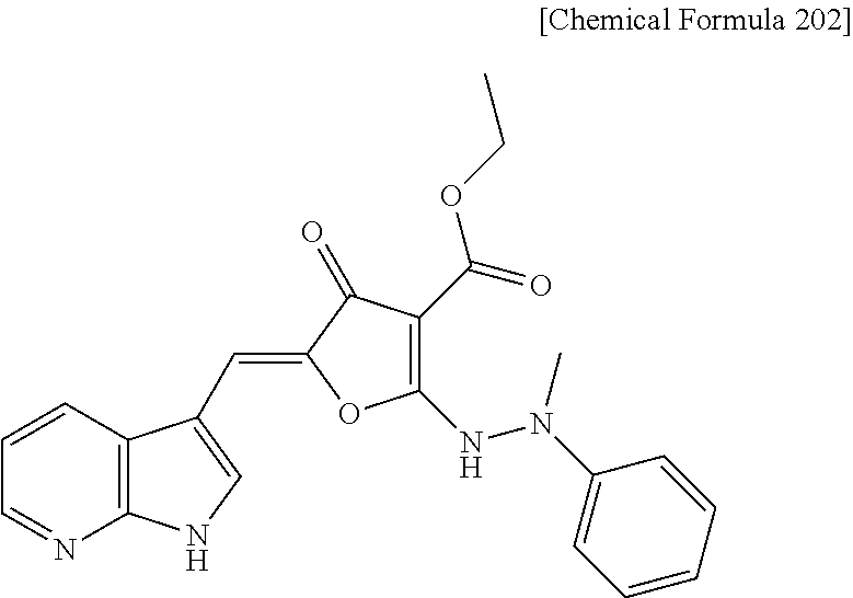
C1=CC2=C(N=C1)NC=C2C=C1OC(NN(C2=CC=CC=C2)C)=C(C(=O)OCC)C1=O
